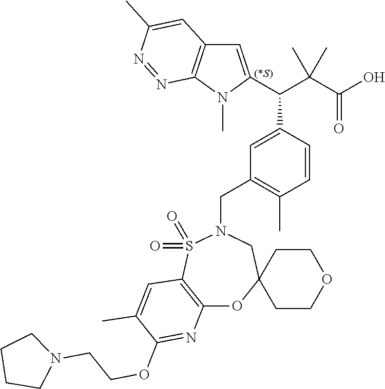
C(C1=CC(CN2S(=O)(=O)C3=C(OC4(C2)CCOCC4)N=C(OCCN2CCCC2)C(C)=C3)=C(C)C=C1)(C(C)(C(=O)O)C)C1=CC2=C(N1C)N=NC(C)=C2
